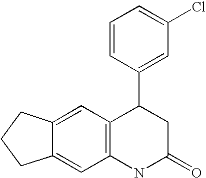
C12=C(NC(=O)CC1C1=CC(Cl)=CC=C1)C=C1C(=C2)CCC1
